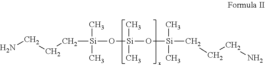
C([Si](O[Si](O[Si](CCCN)(C)C)(C)C)(C)C)CCN
